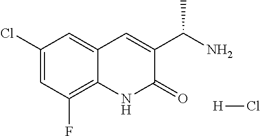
C12=C(F)C=C(Cl)C=C1C=C(C(N)C)C(=O)N2.[H]Cl
